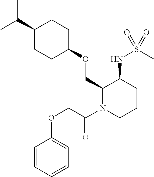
C(C)(C)C1CCC(OCC2N(C(COC3=CC=CC=C3)=O)CCCC2NS(C)(=O)=O)CC1
